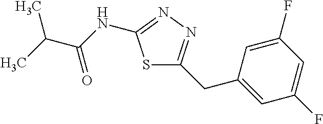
CC(C(NC1=NN=C(CC2=CC(F)=CC(F)=C2)S1)=O)C
